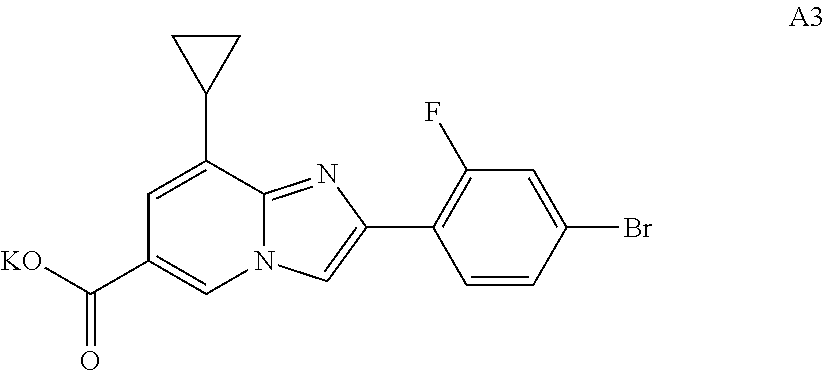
C1=C(C2CC2)C2=NC(C3=C(F)C=C(Br)C=C3)=CN2C=C1C([KO])=O
